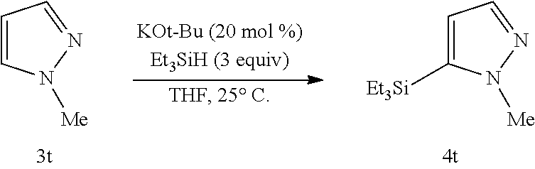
C1=CN([Me])N=C1.C1=C([Et3Si])N([Me])N=C1
